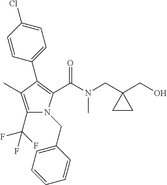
C1(C(F)(F)F)=C(C)C(C2=CC=C(Cl)C=C2)=C(C(N(C)CC2(CO)CC2)=O)N1CC1=CC=CC=C1
